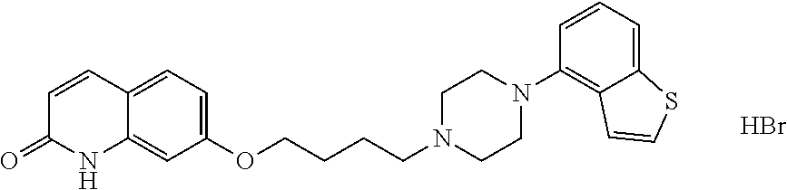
C12=CC=C(OCCCCN3CCN(C4=C5C(=CC=C4)SC=C5)CC3)C=C1NC(=O)C=C2.Br
